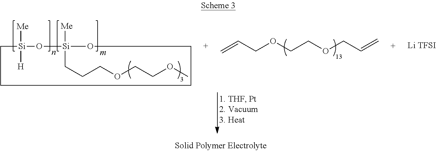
C1[Si]([Me])([H])O[Si]([Me])(CCCOCCOC)OCCC1.C=CCOCCOCC=C.[Li TFSI]
